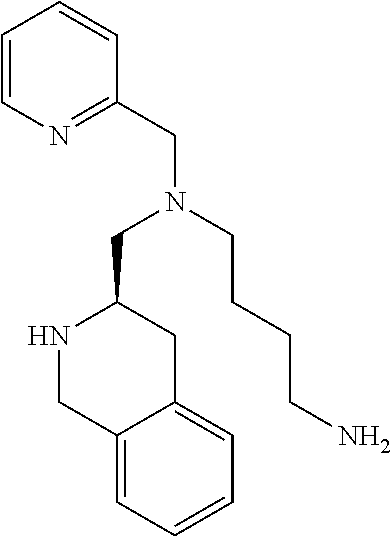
C1=CN=C(CN(CC2NCC3=CC=CC=C3C2)CCCCN)C=C1
